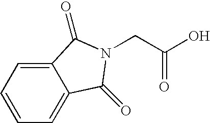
C1=CC=C2C(=C1)C(=O)N(CC(O)=O)C2=O
